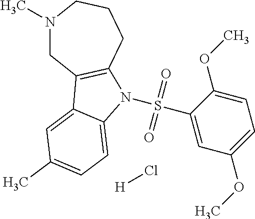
[H]Cl.S(C1=CC(OC)=CC=C1OC)(=O)(=O)N1C2=C(CN(C)CCC2)C2=CC(C)=CC=C21
